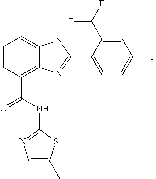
C1=CC(C(NC2=NC=C(C)S2)=O)=C2C(=C1)NC(C1=CC=C(F)C=C1C(F)F)=N2
